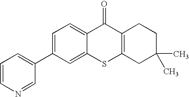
C1=CN=CC(C2=CC=C3C(=C2)SC2=C(C3=O)CCC(C)(C)C2)=C1
